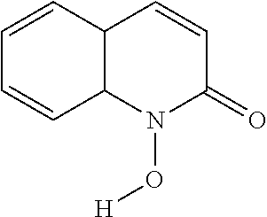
C12C=CC(=O)N(O[H])C1C=CC=C2
